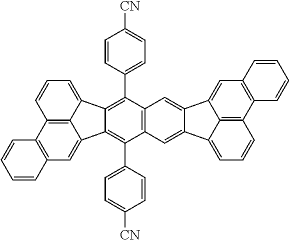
C12=C3C(=CC=C1)C1=C(C4=CC=C([CN])C=C4)C4=C(C(C5=CC=C([CN])C=C5)=C1C3=CC1=C2C=CC=C1)C=C1C(=C4)C2=CC3=C(C4=C2C1=CC=C4)C=CC=C3
